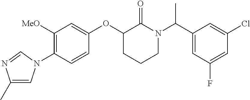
C1([MeO])=C(N2C=C(C)N=C2)C=CC(OC2CCCN(C(C3=CC(F)=CC(Cl)=C3)C)C2=O)=C1
